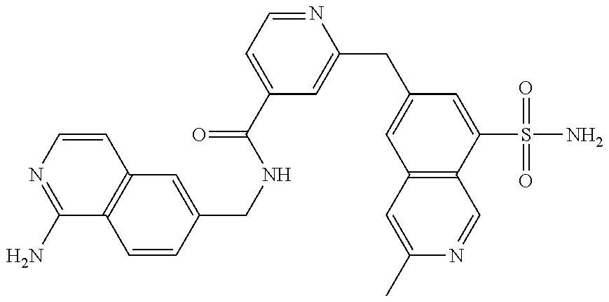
C1(N)=NC=CC2=C1C=CC(CNC(=O)C1=CC=NC(CC3=CC4=C(C(S(N)(=O)=O)=C3)C=NC(C)=C4)=C1)=C2
